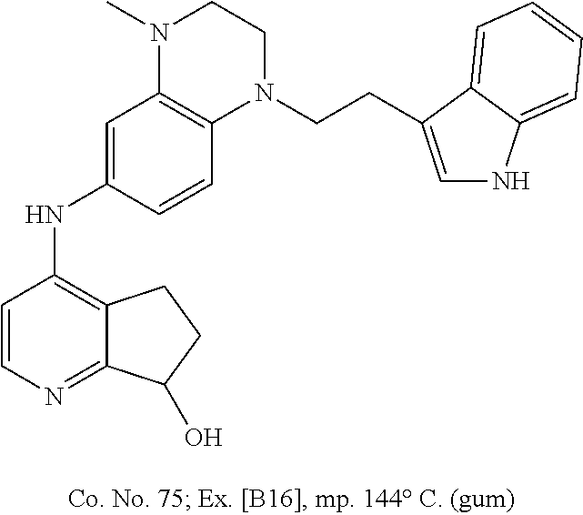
C1=CN=C2C(=C1NC1=CC3=C(C=C1)N(CCC1=CNC4=CC=CC=C41)CCN3C)CCC2O
